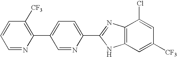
C1=NC(C2=CC=C(C3=NC4=C(C=C([CF3])C=C4Cl)N3)N=C2)=C([CF3])C=C1
